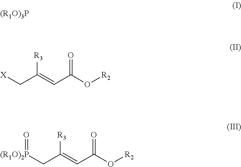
[(R1O)3P].[X]CC(=CC(O[R2])=O)[R3].[(R1O)2P](CC(=CC(O[R2])=O)[R3])=O
